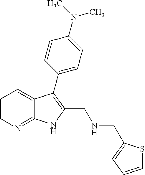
C1=CN=C2C(=C1)C(C1=CC=C(N(C)C)C=C1)=C(CNCC1=CC=CS1)N2
